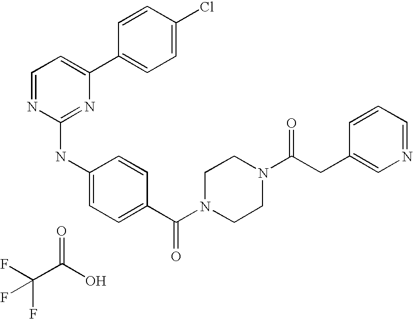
C1=NC(NC2=CC=C(C(N3CCN(C(CC4=CN=CC=C4)=O)CC3)=O)C=C2)=NC(C2=CC=C(Cl)C=C2)=C1.O=C(O)C(F)(F)F
